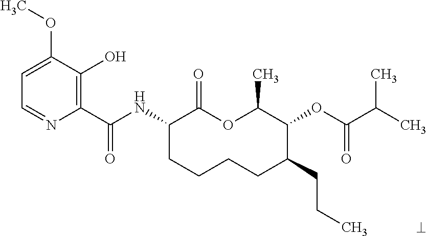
C1(C(NC2CCCCC(CCC)C(OC(=O)C(C)C)C(C)OC2=O)=O)=C(O)C(OC)=CC=N1
